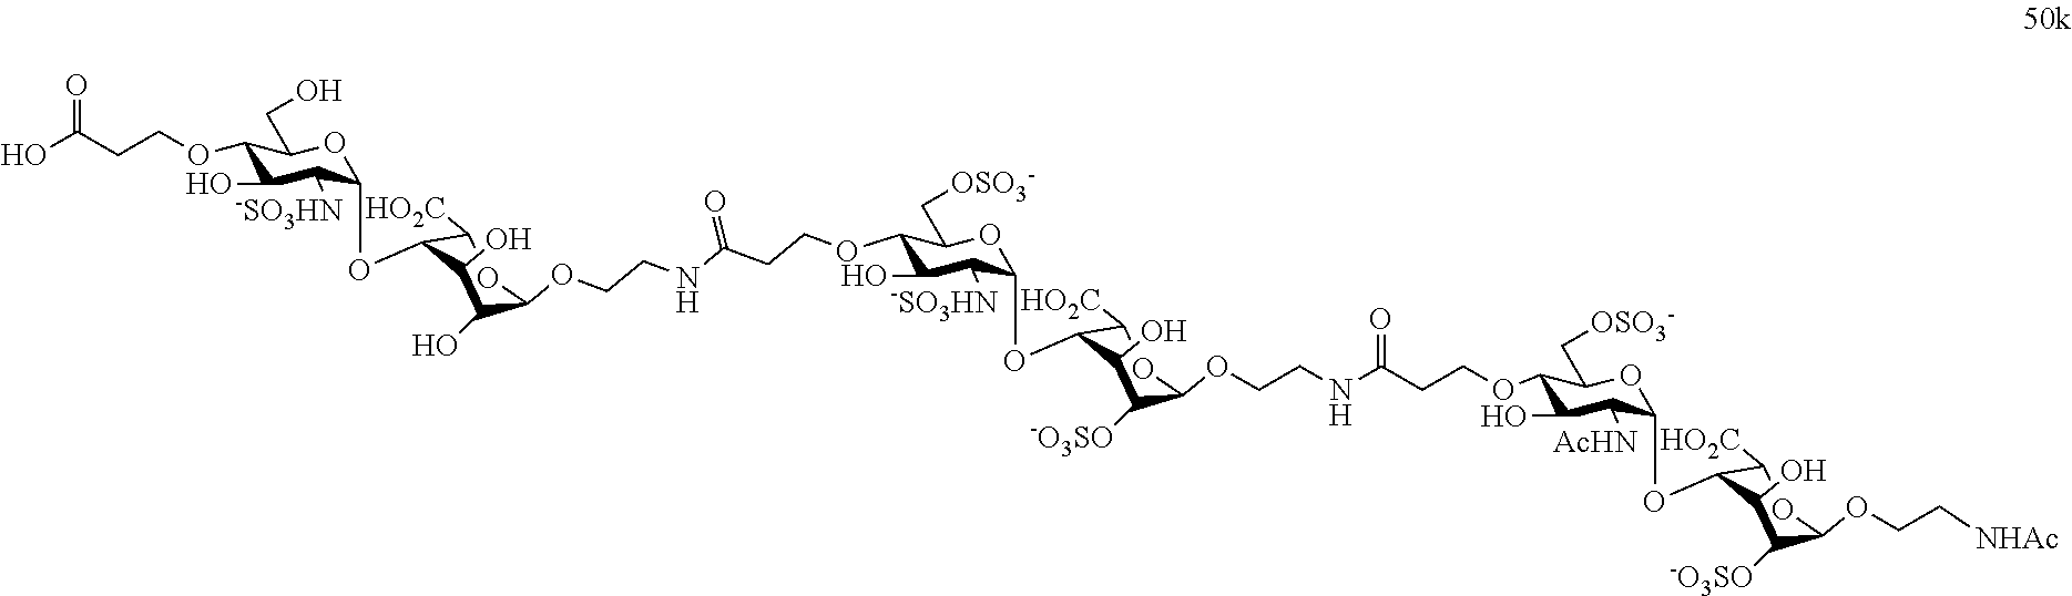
OC(CCOC1C(O)C([-SO3HN])C(OC2C([HO2C])OC(OCCNC(CCOC3C(O)C([-SO3HN])C(OC4C([HO2C])OC(OCCNC(CCOC5C(O)C([AcHN])C(OC6C([HO2C])OC(OCC[NHAc])C([-O3SO])C6O)OC5C[OSO3-])=O)C([-O3SO])C4O)OC3C[OSO3-])=O)C(O)C2O)OC1CO)=O
